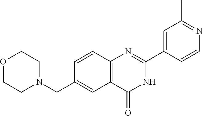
C1CN(CC2=CC3=C(N=C(C4=CC(C)=NC=C4)NC3=O)C=C2)CCO1
